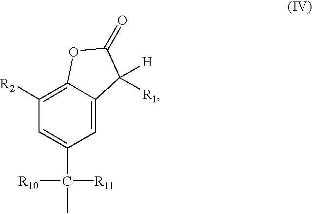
C1=C2C(=C([R2])C=C1C([R11])([R10])C)OC(=O)C2([H])[R1]
